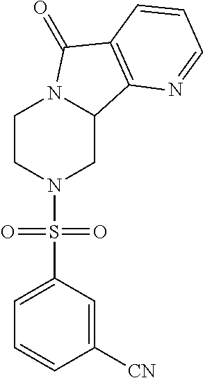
C1CN(S(C2=CC=CC([CN])=C2)(=O)=O)CC2N1C(=O)C1=C2N=CC=C1
